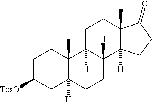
C1C([TosO])CC2([H])C(C)(C1)C1([H])C([H])(CC2)C2([H])C(C)(CC1)C(=O)CC2
